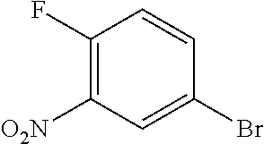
C1(F)=C([O2N])C=C(Br)C=C1
